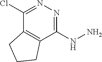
C1(NN)=NN=C(Cl)C2=C1CCC2
